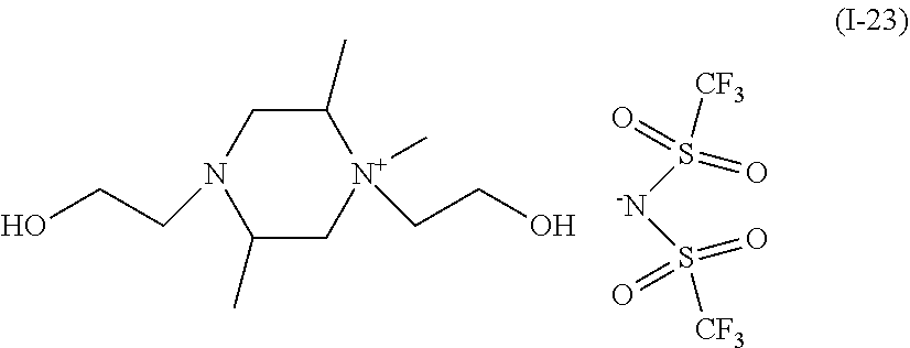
S([-N]S([CF3])(=O)=O)(=O)(=O)[CF3].N1(CCO)C(C)C[N+](CCO)(C)C(C)C1
